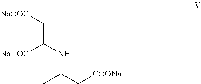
N(C([NaOOC])C[NaOOC])C(C[COONa])C
